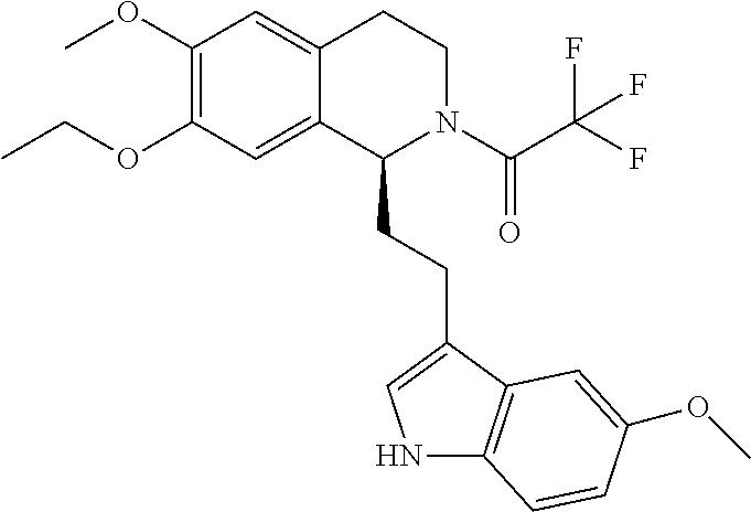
C(OC1=C(OC)C=C2C(=C1)C(CCC1=CNC3=C1C=C(OC)C=C3)N(C(C(F)(F)F)=O)CC2)C
